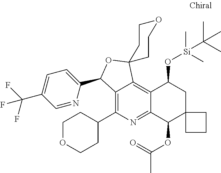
C12=C(C3CCOCC3)N=C3C(=C1C1(OC2C2=CC=C(C(F)(F)F)C=N2)CCOCC1)C(O[Si](C)(C)C(C)(C)C)CC1(C3OC(=O)C)CCC1
